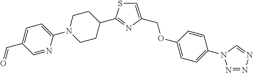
C1=NC(N2CCC(C3=NC(COC4=CC=C(N5N=NN=C5)C=C4)=CS3)CC2)=CC=C1C=O
